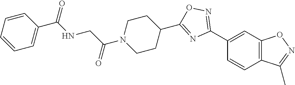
C1(C2=NOC(C3CCN(C(CNC(C4=CC=CC=C4)=O)=O)CC3)=N2)=CC2=C(C=C1)C(C)=NO2
